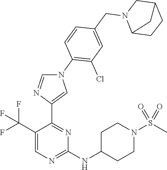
C1(NC2CCN(S(C)(=O)=O)CC2)=NC=C(C(F)(F)F)C(C2=CN(C3=C(Cl)C=C(CN4C5CCC(C4)C5)C=C3)C=N2)=N1
